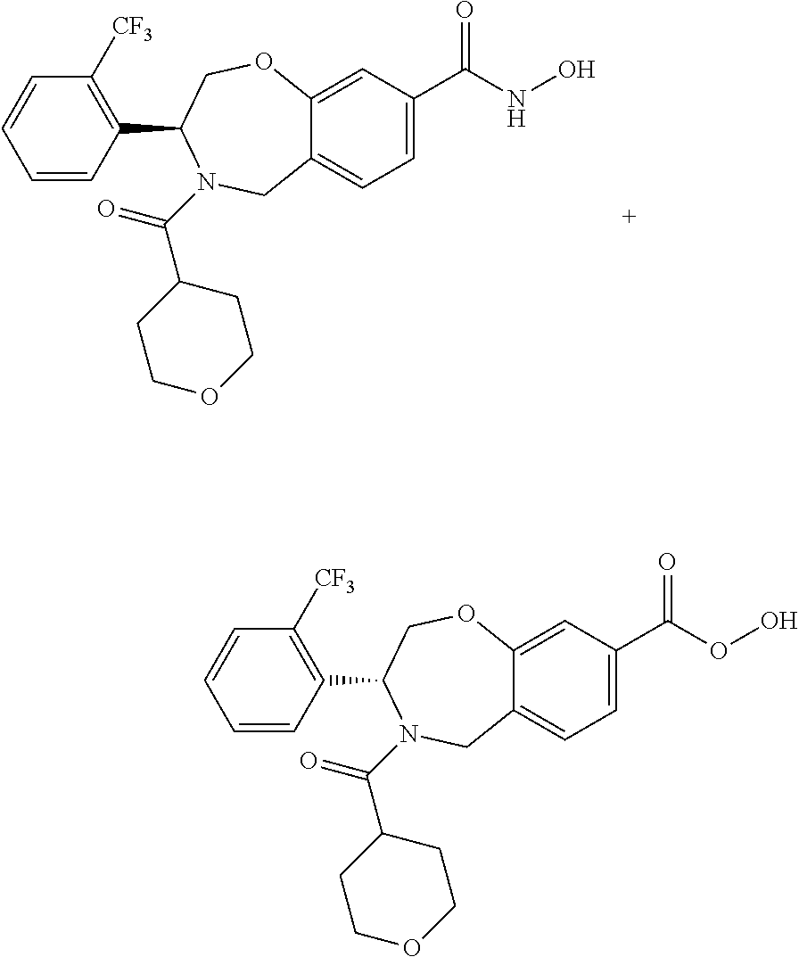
C1=CC(C2COC3=CC(C(OO)=O)=CC=C3CN2C(=O)C2CCOCC2)=C([CF3])C=C1.C1=CC(C2COC3=CC(C(NO)=O)=CC=C3CN2C(=O)C2CCOCC2)=C([CF3])C=C1
